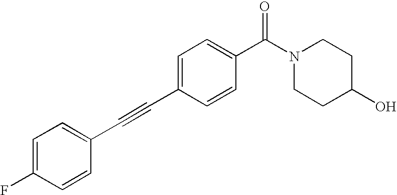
C1=C(F)C=CC(C#CC2=CC=C(C(N3CCC(O)CC3)=O)C=C2)=C1
